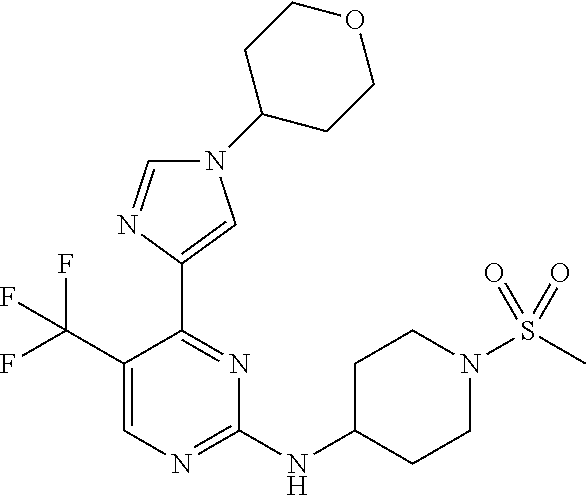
C1(C(F)(F)F)=CN=C(NC2CCN(S(=O)(C)=O)CC2)N=C1C1=CN(C2CCOCC2)C=N1
